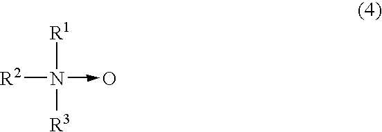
N(->O)([R1])([R3])[R2]
